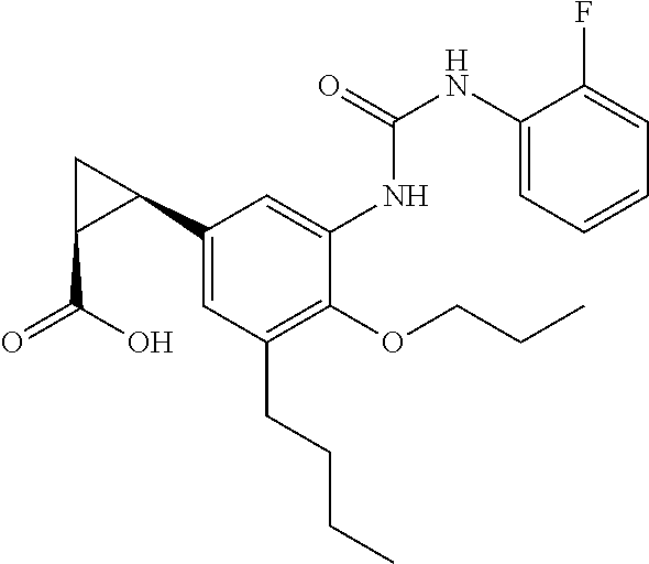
C1(NC(NC2=CC(C3CC3C(O)=O)=CC(CCCC)=C2OCCC)=O)=CC=CC=C1F
